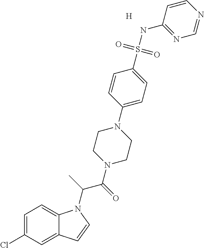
C1=C(Cl)C=C2C(=C1)N(C(C)C(=O)N1CCN(C3=CC=C(S(NC4=NC=NC=C4)(=O)=O)C=C3)CC1)C=C2.[H]
